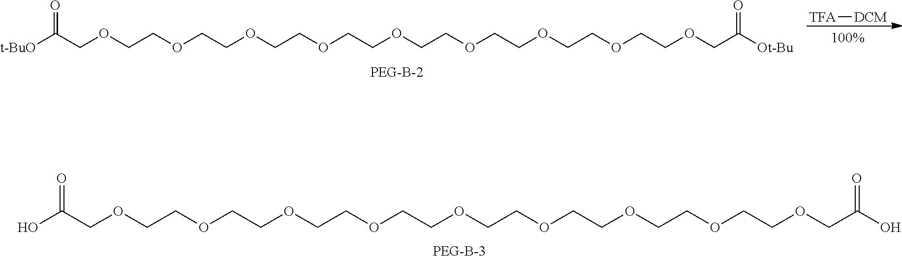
O(CCOCCOCCOCCOCCOCCOCCOCCOCC(O)=O)CC(O)=O.O(CCOCCOCCOCCOCCOCCOCCOCCOCC([Ot-Bu])=O)CC([t-BuO])=O.[TFA][DCM]
